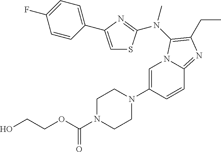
C1=C(N2CCN(C(OCCO)=O)CC2)C=CC2=NC(CC)=C(N(C)C3=NC(C4=CC=C(F)C=C4)=CS3)N12
